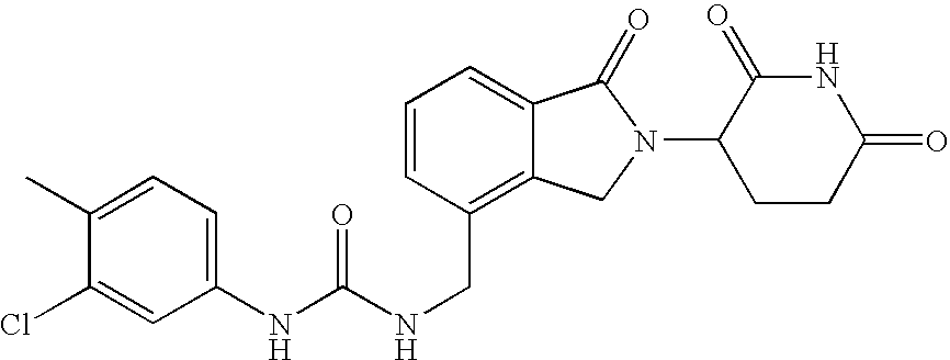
C1=CC(CNC(=O)NC2=CC=C(C)C(Cl)=C2)=C2C(=C1)C(=O)N(C1CCC(=O)NC1=O)C2
